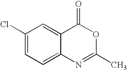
C1(Cl)=CC=C2C(=C1)C(=O)OC(C)=N2
